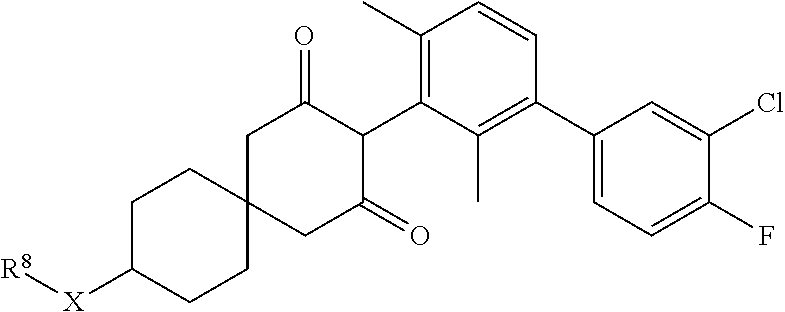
C1(C)=C(C2C(=O)CC3(CC2=O)CCC([X][R8])CC3)C(C)=C(C2=CC=C(F)C(Cl)=C2)C=C1
